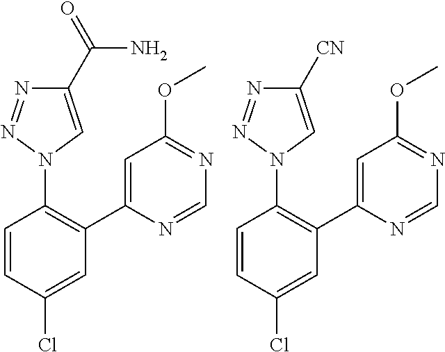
C1=CC(Cl)=CC(C2=CC(OC)=NC=N2)=C1N1C=C(C(=O)N)N=N1.C1=CC(Cl)=CC(C2=CC(OC)=NC=N2)=C1N1C=C([CN])N=N1
